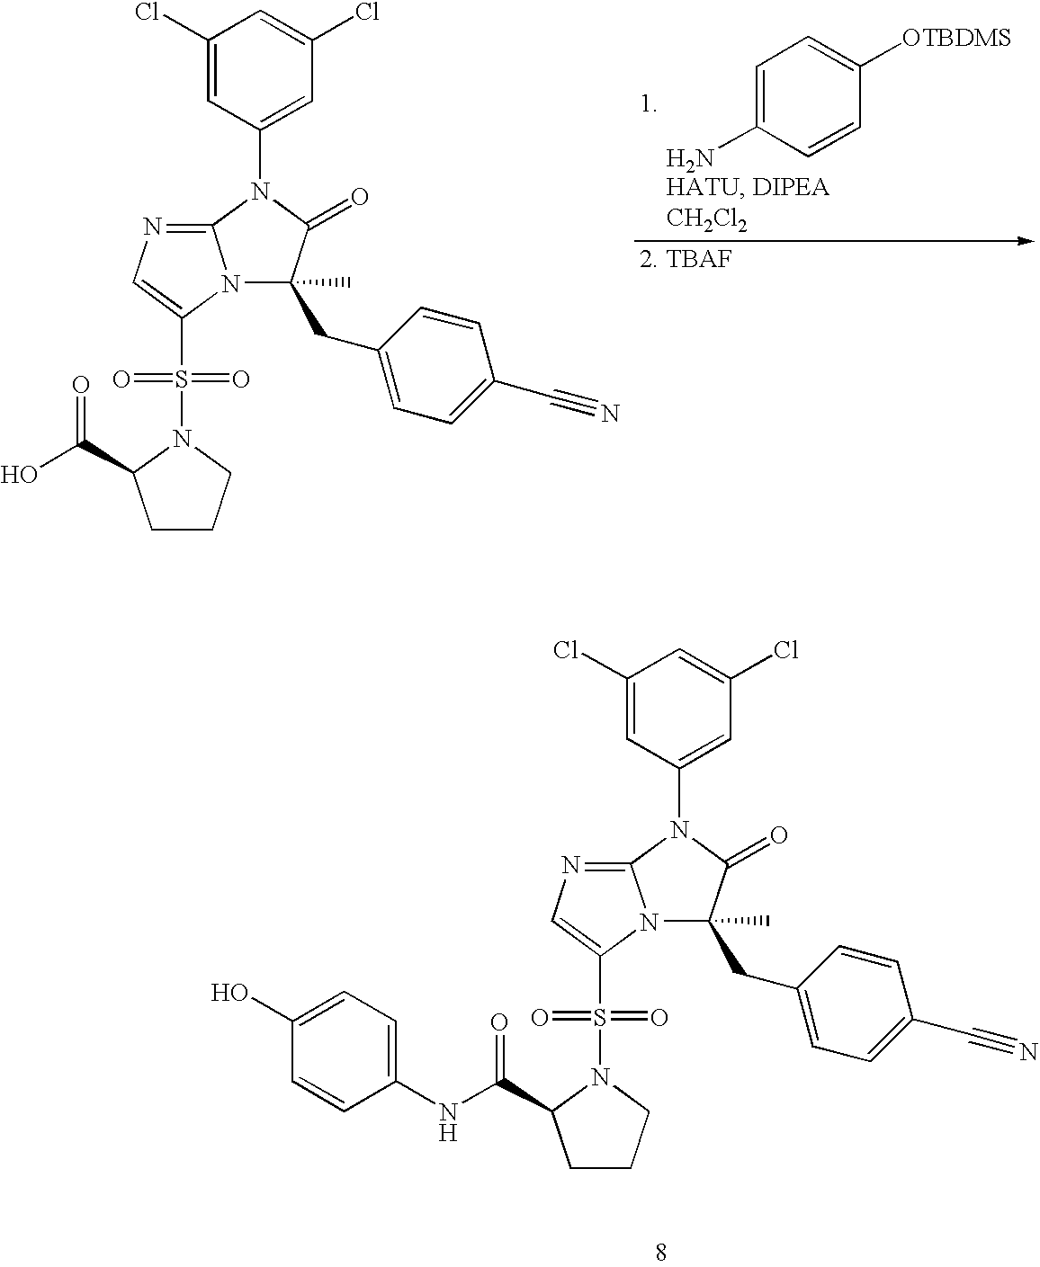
C1(Cl)=CC(N2C3=NC=C(S(N4C(C(=O)NC5=CC=C(O)C=C5)CCC4)(=O)=O)N3C(C)(CC3=CC=C(C#N)C=C3)C2=O)=CC(Cl)=C1.C1(Cl)=CC(N2C3=NC=C(S(N4C(C(=O)O)CCC4)(=O)=O)N3C(C)(CC3=CC=C(C#N)C=C3)C2=O)=CC(Cl)=C1.[2. TBAF].C1=C(N)C=CC([OTBDMS])=C1
